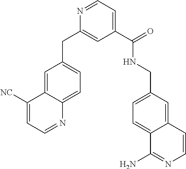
N1=CC=C(C(NCC2=CC=C3C(=C2)C=CN=C3N)=O)C=C1CC1=CC=C2C(=C1)C([NC])=CC=N2
